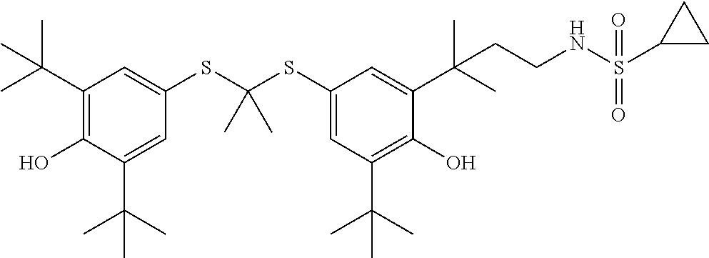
C1(C(C)(C)C)=C(O)C(C(C)(C)C)=CC(SC(SC2=CC(C(C)(C)C)=C(O)C(C(C)(C)CCNS(=O)(=O)C3CC3)=C2)(C)C)=C1
